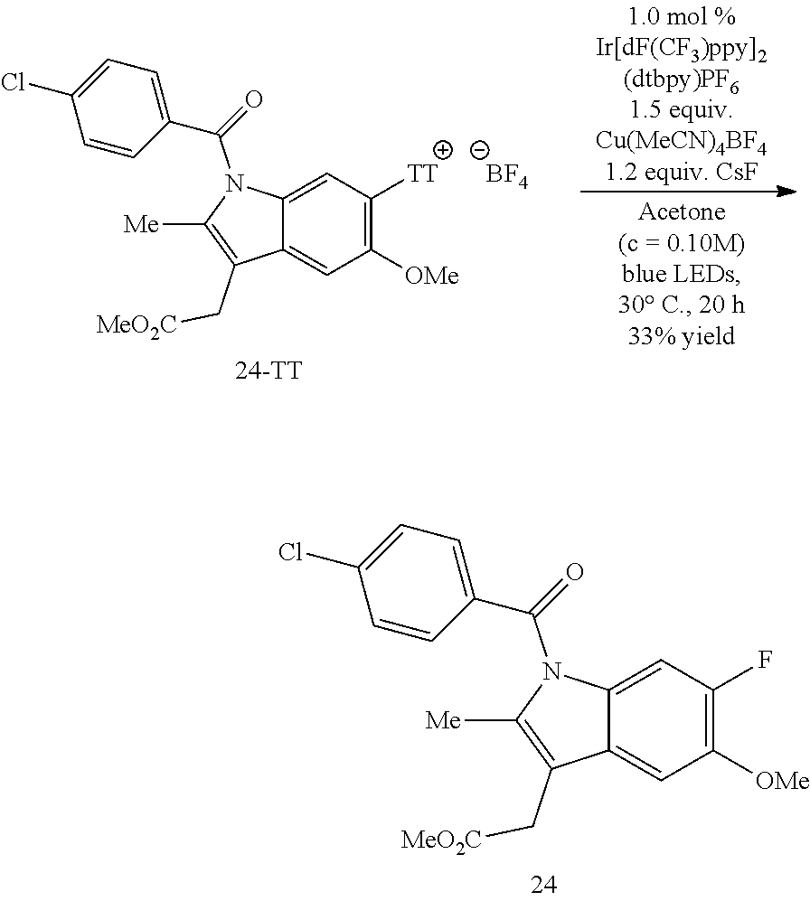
[TT]C1=C([OMe])C=C2C(C[MeO2C])=C([Me])N(C(C3=CC=C(Cl)C=C3)=O)C2=C1.[BF4].C1=C2C(=CC([OMe])=C1F)C(C[MeO2C])=C([Me])N2C(C1=CC=C(Cl)C=C1)=O
